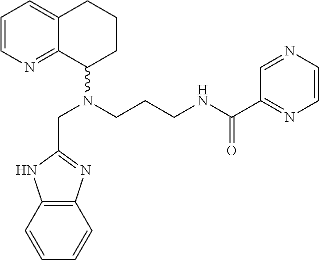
C1=CN=C2C(=C1)CCCC2N(CCCNC(C1=NC=CN=C1)=O)CC1=NC2=C(N1)C=CC=C2
